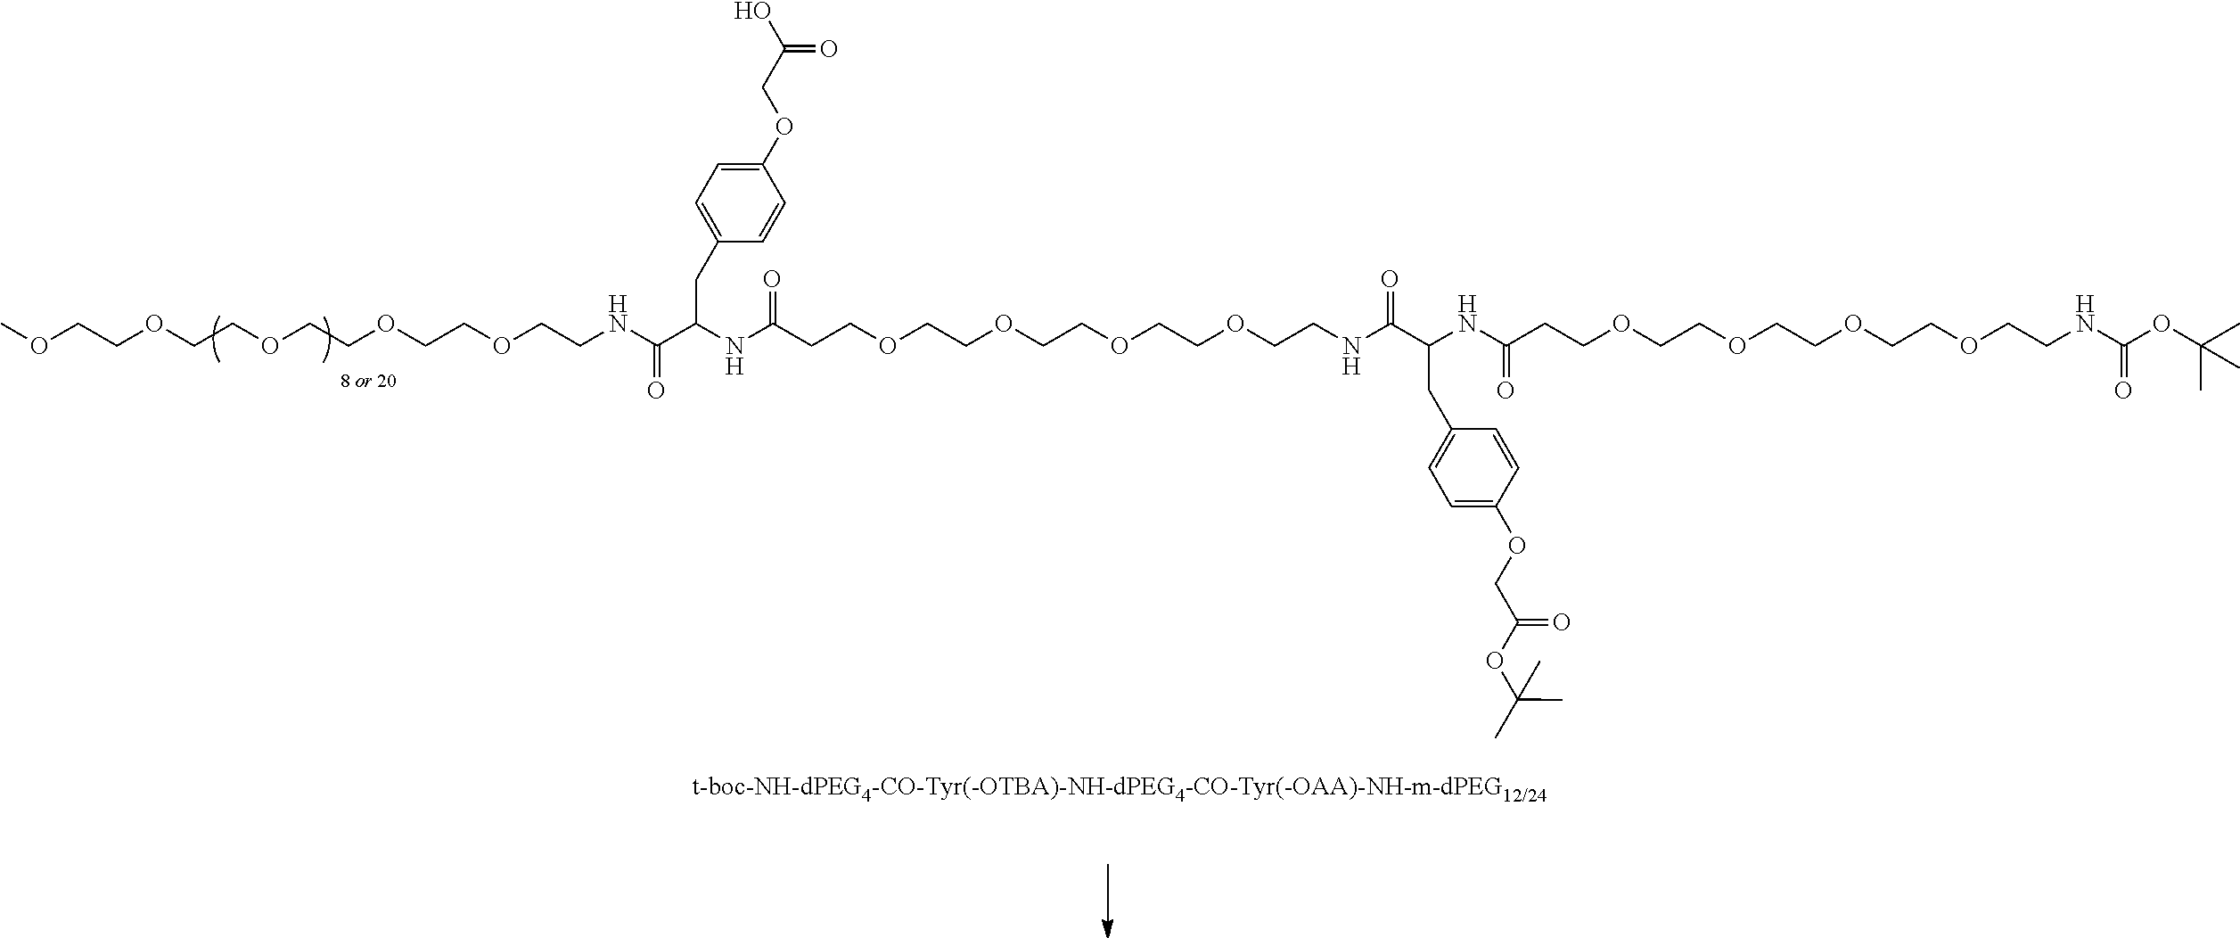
[t-boc-NH-dPEG4-CO-Tyr(-OTBA)-NH-dPEG4-CO-Tyr(-OAA)-NH-m-dPEG12/24].C(C(NCCOCCOCCOCCOCCOC)=O)(CC1=CC=C(OCC(=O)O)C=C1)NC(CCOCCOCCOCCOCCNC(C(NC(CCOCCOCCOCCOCCNC(=O)OC(C)(C)C)=O)CC1=CC=C(OCC(=O)OC(C)(C)C)C=C1)=O)=O
